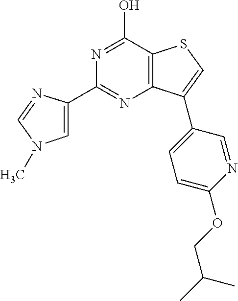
C1(C2=NC3=C(C(O)=N2)SC=C3C2=CC=C(OCC(C)C)N=C2)=CN(C)C=N1
